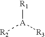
[R1][A]([R3])[R2]
